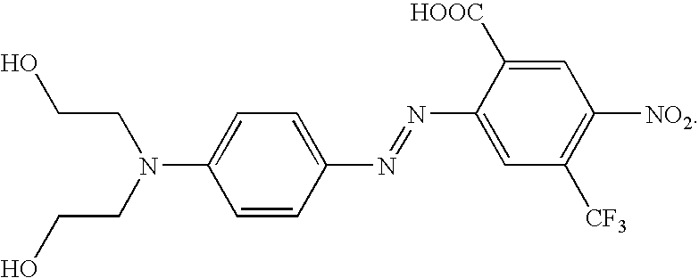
OCCN(C1=CC=C(N=NC2=CC([CF3])=C([NO2])C=C2[HOOC])C=C1)CCO
